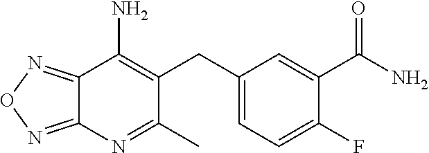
C1(C)=NC2=NON=C2C(N)=C1CC1=CC=C(F)C(C(N)=O)=C1
